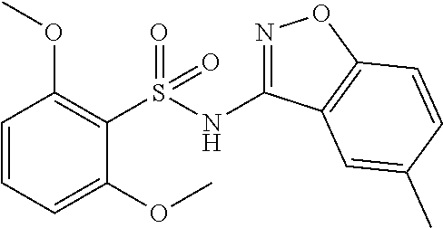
C1=CC=C(OC)C(S(NC2=NOC3=C2C=C(C)C=C3)(=O)=O)=C1OC
